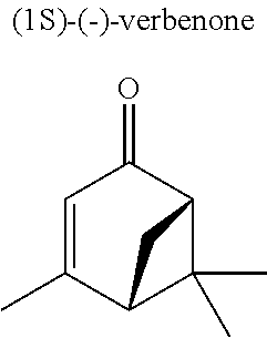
C1=C(C)C2C(C)(C)C(C1=O)C2
